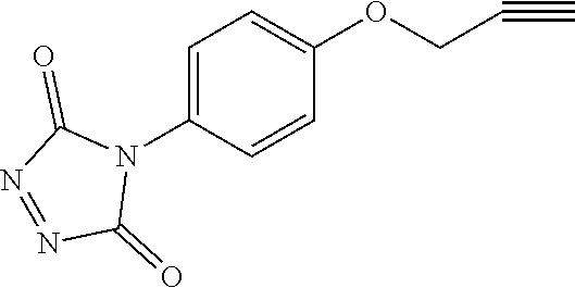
C1=C(N2C(=O)N=NC2=O)C=CC(OCC#C)=C1
